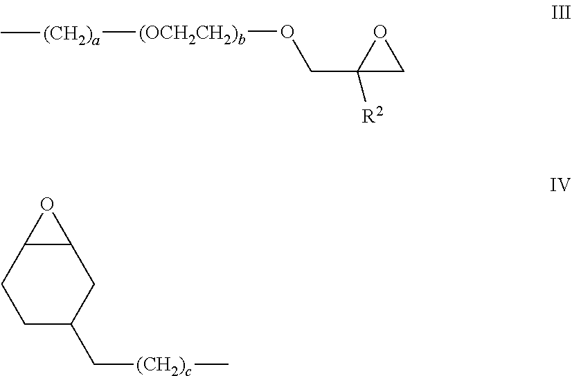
O(CC1([R2])OC1)[(OCH2CH2)b][(CH2)a]C.C1C(C[(CH2)c]C)CC2C(C1)O2
